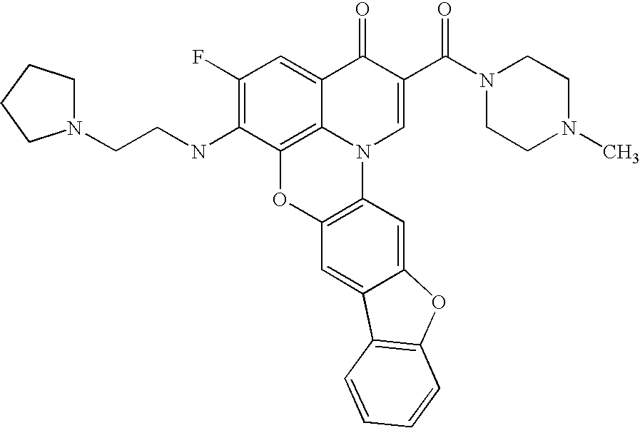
C1(F)=C(NCCN2CCCC2)C2=C3C(=C1)C(=O)C(C(N1CCN(C)CC1)=O)=CN3C1=C(O2)C=C2C(=C1)OC1=C2C=CC=C1
